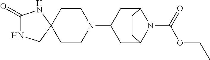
C1(=O)NCC2(N1)CCN(C1CC3N(C(OCC)=O)C(CC3)C1)CC2
